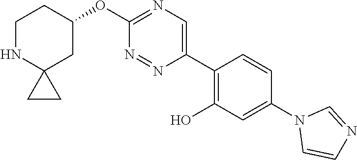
O(C1=NC=C(C2=C(O)C=C(N3C=CN=C3)C=C2)N=N1)C1CCNC2(C1)CC2
